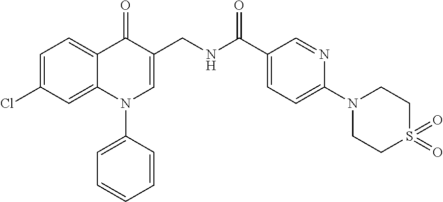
C1=C(Cl)C=C2C(=C1)C(=O)C(CNC(C1=CC=C(N3CCS(=O)(=O)CC3)N=C1)=O)=CN2C1=CC=CC=C1
